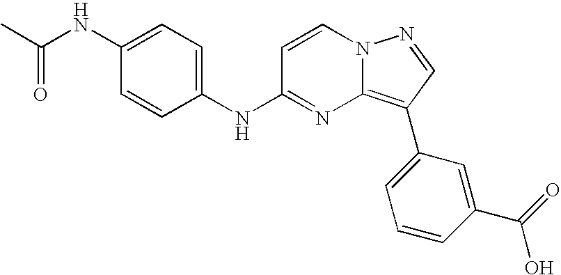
C1(NC(C)=O)=CC=C(NC2=NC3=C(C4=CC=CC(C(=O)O)=C4)C=NN3C=C2)C=C1
